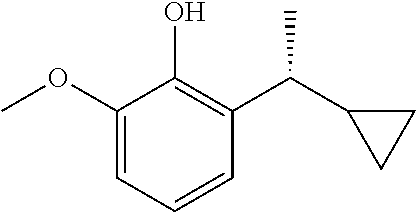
C1(OC)=CC=CC(C(C2CC2)C)=C1O
